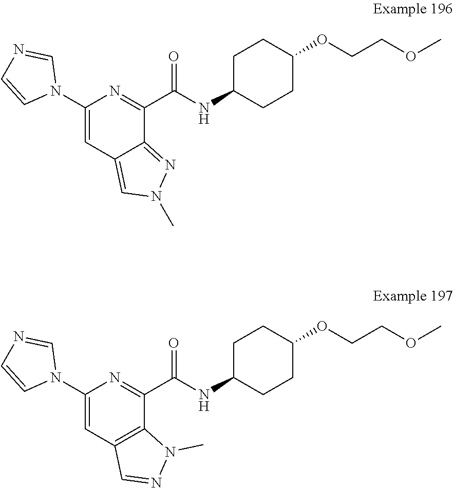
C1(N2C=NC=C2)=CC2=CN(C)N=C2C(C(NC2CCC(OCCOC)CC2)=O)=N1.C1(N2C=NC=C2)=CC2=C(C(C(NC3CCC(OCCOC)CC3)=O)=N1)N(C)N=C2
